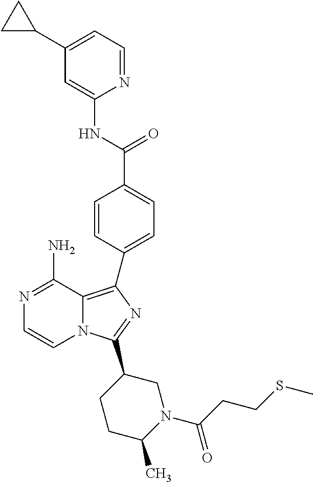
N1=C(N)C2=C(C3=CC=C(C(=O)NC4=CC(C5CC5)=CC=N4)C=C3)N=C(C3CCC(C)N(C(=O)CCSC)C3)N2C=C1
